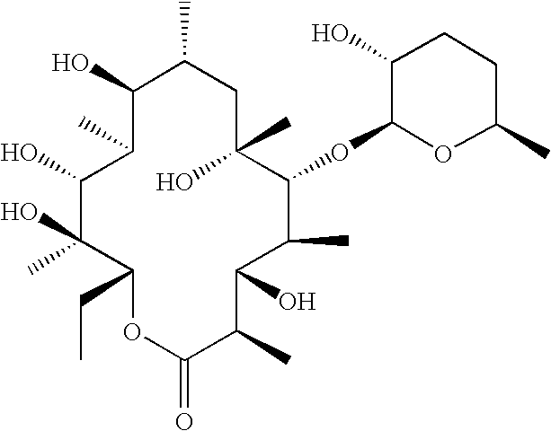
C1(O)C(C)C(O)C(O)(C)C(CC)OC(=O)C(C)C(O)C(C)C(OC2OC(C)CCC2O)C(C)(O)CC1C
